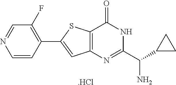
C1=NC=CC(C2=CC3=C(S2)C(=O)NC(C(C2CC2)N)=N3)=C1F.[.HCl]
